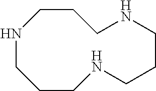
N1CCCNCCCNCCC1
